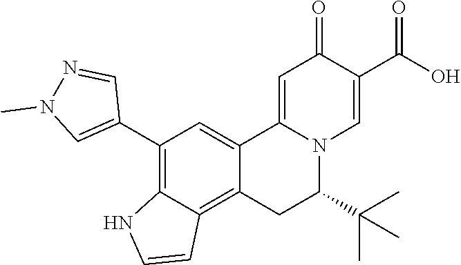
C12=CC(C3=CN(C)N=C3)=C3C(=C1CC(C(C)(C)C)N1C2=CC(=O)C(C(O)=O)=C1)C=CN3
